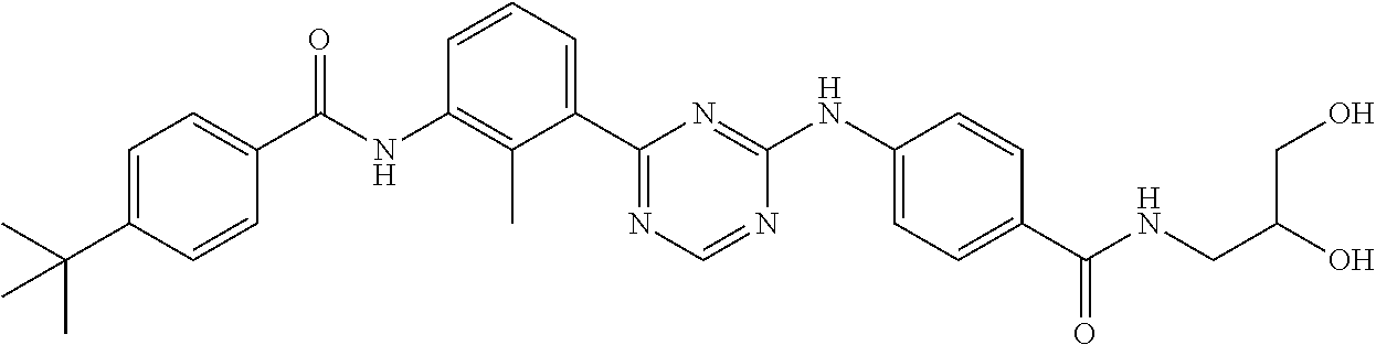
N(C1=C(C)C(C2=NC=NC(NC3=CC=C(C(NCC(O)CO)=O)C=C3)=N2)=CC=C1)C(=O)C1=CC=C(C(C)(C)C)C=C1
